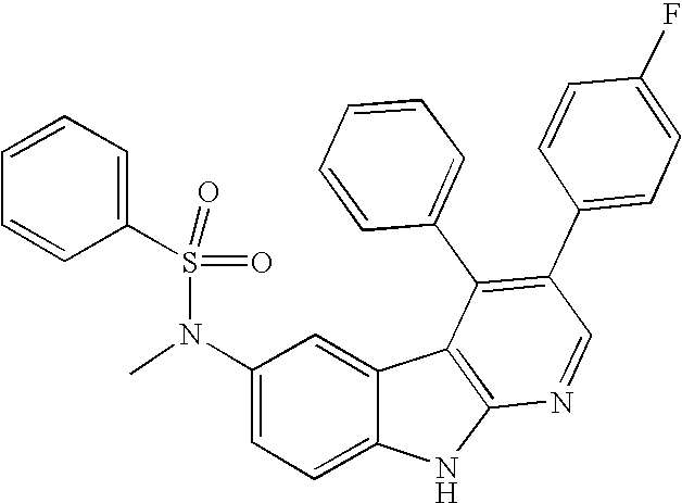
N(C1=CC=C2C(=C1)C1=C(N2)N=CC(C2=CC=C(F)C=C2)=C1C1=CC=CC=C1)(C)S(=O)(=O)C1=CC=CC=C1
